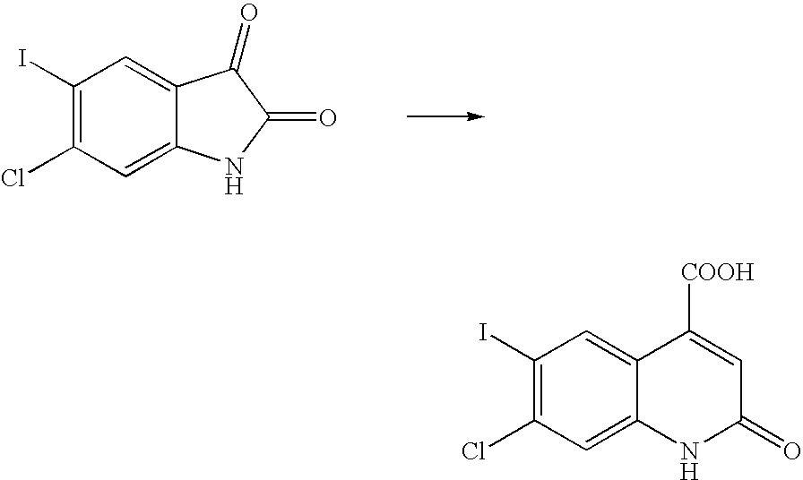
C1(I)=C(Cl)C=C2C(=C1)C(=O)C(=O)N2.C1(I)=C(Cl)C=C2C(=C1)C([COOH])=CC(=O)N2
